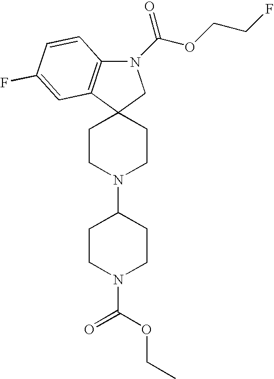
C12(CCN(C3CCN(C(OCC)=O)CC3)CC1)CN(C(=O)OCCF)C1=C2C=C(F)C=C1
